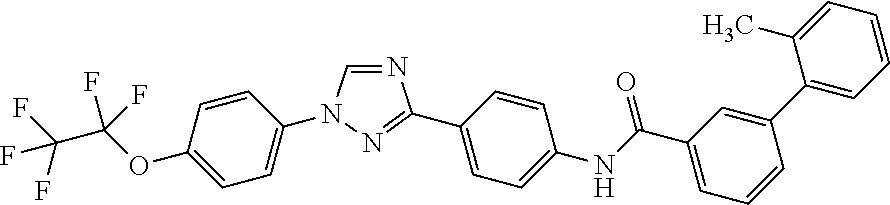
N1=CN(C2=CC=C(OC(F)(F)C(F)(F)F)C=C2)N=C1C1=CC=C(NC(C2=CC=CC(C3=CC=CC=C3C)=C2)=O)C=C1
